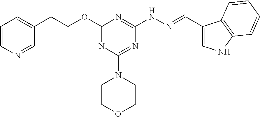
O(C1=NC(N2CCOCC2)=NC(NN=CC2=CNC3=C2C=CC=C3)=N1)CCC1=CC=CN=C1
